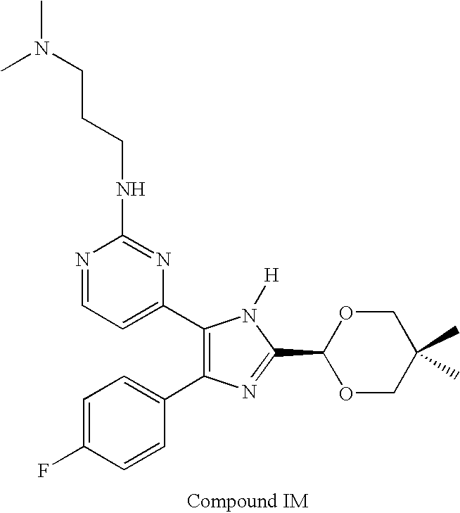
C1=C(F)C=CC(C2=C(C3=CC=NC(NCCCN(C)C)=N3)N([H])C(C3OCC(C)(C)CO3)=N2)=C1
